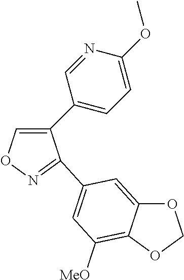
C1(C2=CC=C(OC)N=C2)=CON=C1C1=CC([MeO])=C2C(=C1)OCO2
